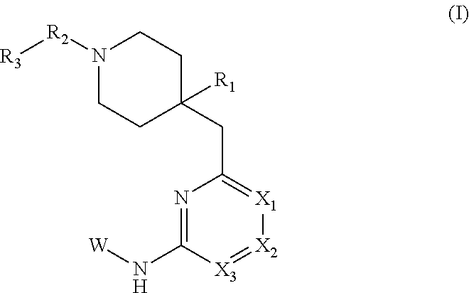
N1([R2][R3])CCC([R1])(CC2=[X1][X2]=[X3]C(N[W])=N2)CC1
